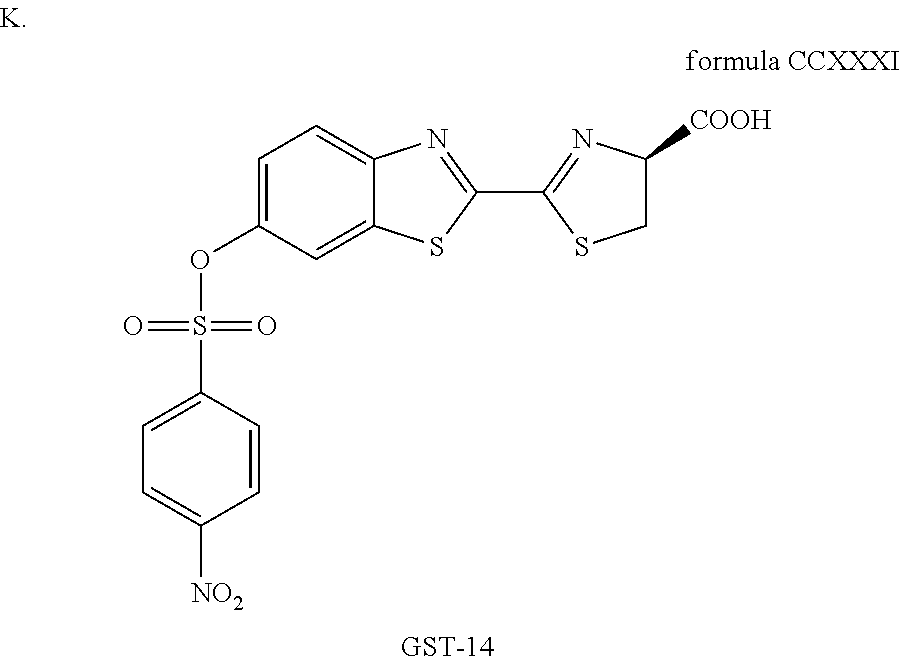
S(OC1=CC=C2C(=C1)SC(C1=NC([COOH])CS1)=N2)(=O)(=O)C1=CC=C([NO2])C=C1
